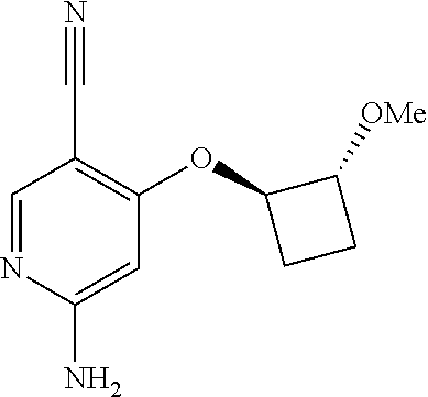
C1=NC(N)=CC(OC2CCC2[OMe])=C1C#N
